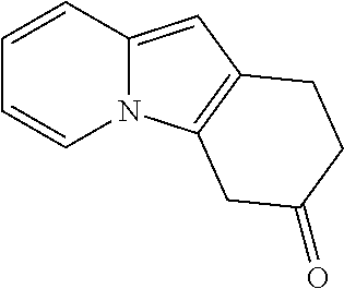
C1=CC2=CC3=C(N2C=C1)CC(=O)CC3
